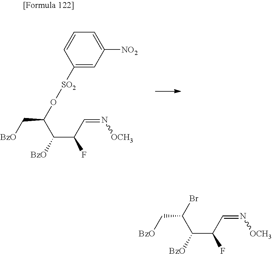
C(C[BzO])(O[SO2]C1=CC([NO2])=CC=C1)C([BzO])C(C=N[OCH3])F.C(C[BzO])(Br)C([BzO])C(C=N[OCH3])F
